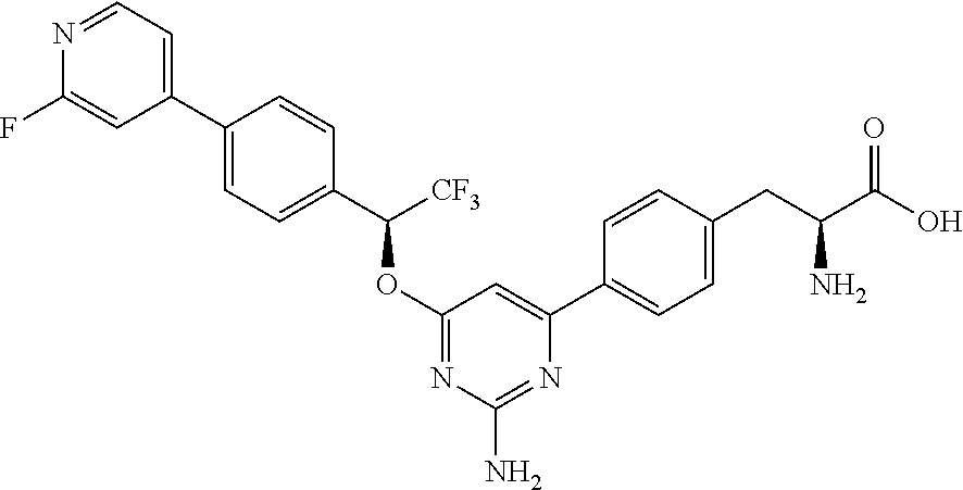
C1=C(C2=CC=C(CC(C(O)=O)N)C=C2)N=C(N)N=C1OC([CF3])C1=CC=C(C2=CC=NC(F)=C2)C=C1
